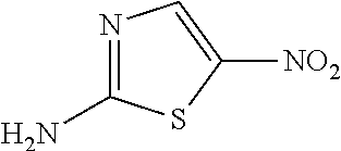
N1=C(N)SC([NO2])=C1
